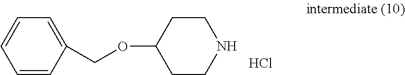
Cl.C1=C(COC2CCNCC2)C=CC=C1
